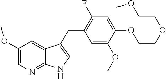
C1(OC)=CN=C2C(=C1)C(CC1=C(F)C=C(OCCOCCOC)C(OC)=C1)=CN2
